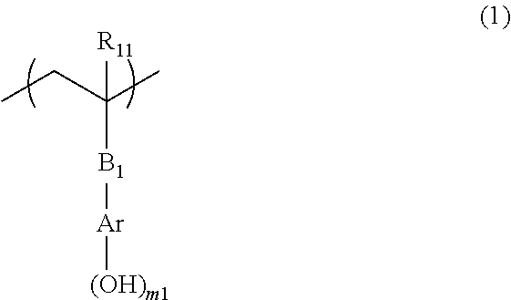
CCC(C)([R11])[B1][Ar][(OH)m1]
